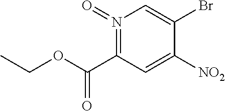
CCOC(C1=N(=O)C=C(Br)C([NO2])=C1)=O
